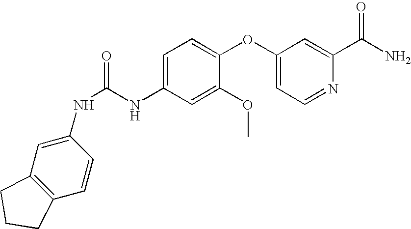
C12=C(C=C(NC(=O)NC3=CC=C(OC4=CC=NC(C(N)=O)=C4)C(OC)=C3)C=C1)CCC2
